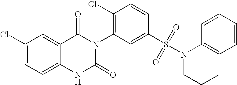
C12=CC=C(Cl)C=C1C(=O)N(C1=C(Cl)C=CC(S(N3CCCC4=C3C=CC=C4)(=O)=O)=C1)C(=O)N2
